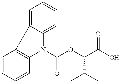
C1=C2C(=CC=C1)N(C(OC(C(O)=O)C(C)C)=O)C1=C2C=CC=C1
